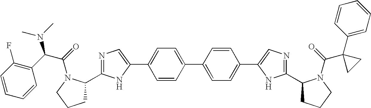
C1=CC(F)=C(C(C(=O)N2C(C3=NC=C(C4=CC=C(C5=CC=C(C6=CN=C(C7CCCN7C(=O)C7(C8=CC=CC=C8)CC7)N6)C=C5)C=C4)N3)CCC2)N(C)C)C=C1
